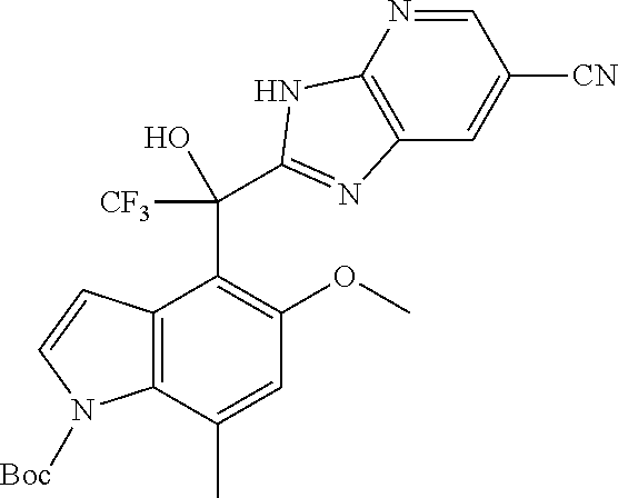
C12=C(C(C)=CC(OC)=C1C(C1=NC3=C(N=CC([CN])=C3)N1)([CF3])O)N([Boc])C=C2
